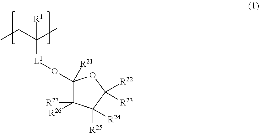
C1(O[L1]C(C)(CC)[R1])([R21])C([R27])([R26])C([R25])([R24])C([R22])([R23])O1
